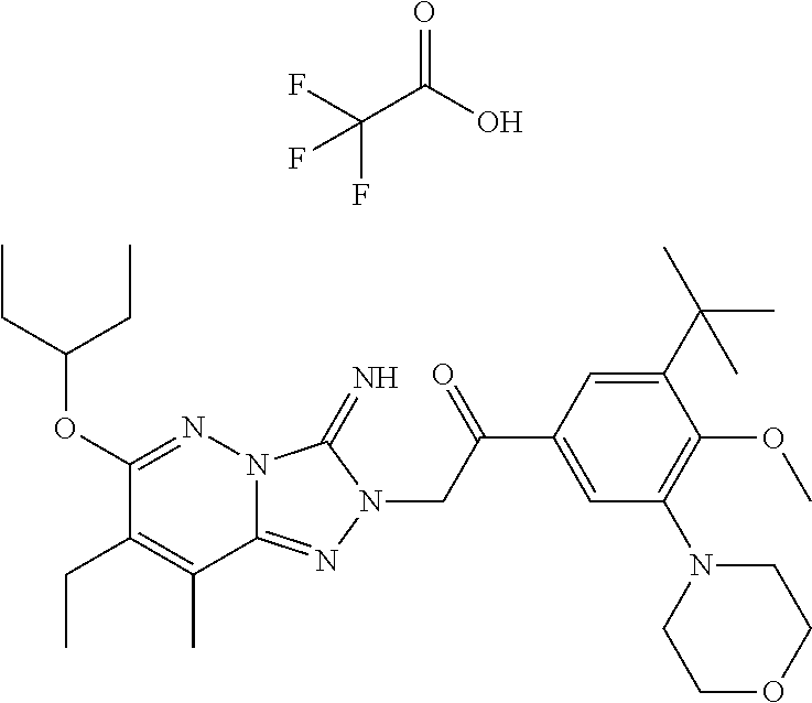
C1(OC(CC)CC)=NN2C(=NN(CC(C3=CC(N4CCOCC4)=C(OC)C(C(C)(C)C)=C3)=O)C2=N)C(C)=C1CC.C(C(=O)O)(F)(F)F
